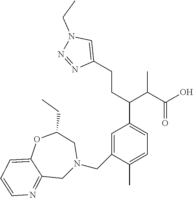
C(CC(C1=CC=C(C)C(CN2CC(CC)OC3=CC=CN=C3C2)=C1)C(C(O)=O)C)C1=CN(CC)N=N1
